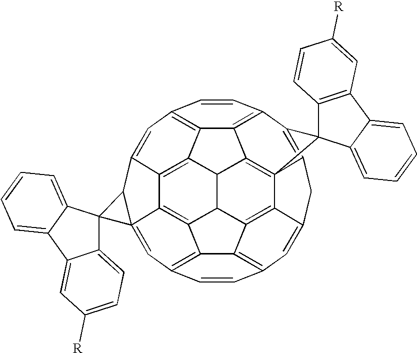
C12=C3C4=C5C=CC6=C4C4=C78C9=C%10C%11=C(C=CC%12=C%11C(=C1C1(=C%12)C(C2=C5)C12C1=CC=C([R])C=C1C1=CC=CC=C21)C%10C34)C=C9CC7=C6C81C2=C(C3=CC=CC=C13)C=C([R])C=C2
